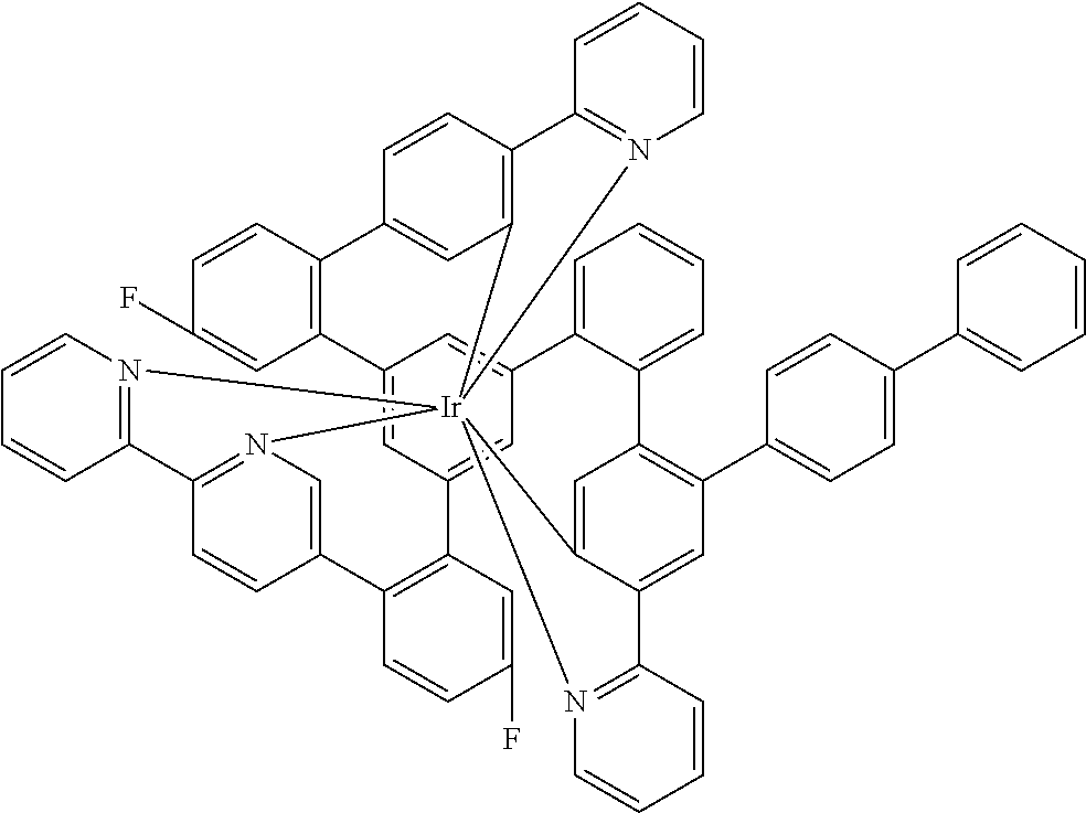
C12=CC3=CC(=C1)C1=CC=CC=C1C1=C(C4=CC=C(C5=CC=CC=C5)C=C4)C=C4C(=C1)[Ir]15(N6=C(C=CC(=C6)C6=C3C=C(F)C=C6)C3=N1C=CC=C3)(C1=C(C=CC(=C1)C1=C2C=C(F)C=C1)C1=N5C=CC=C1)N1=C4C=CC=C1
